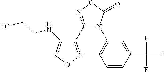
C1(C(F)(F)F)=CC(N2C(C3=NON=C3NCCO)=NOC2=O)=CC=C1
